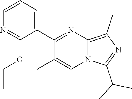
C1=CC=C(C2=NC3=C(C)N=C(C(C)C)N3C=C2C)C(OCC)=N1
